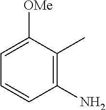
C1([OMe])=CC=CC(N)=C1C
